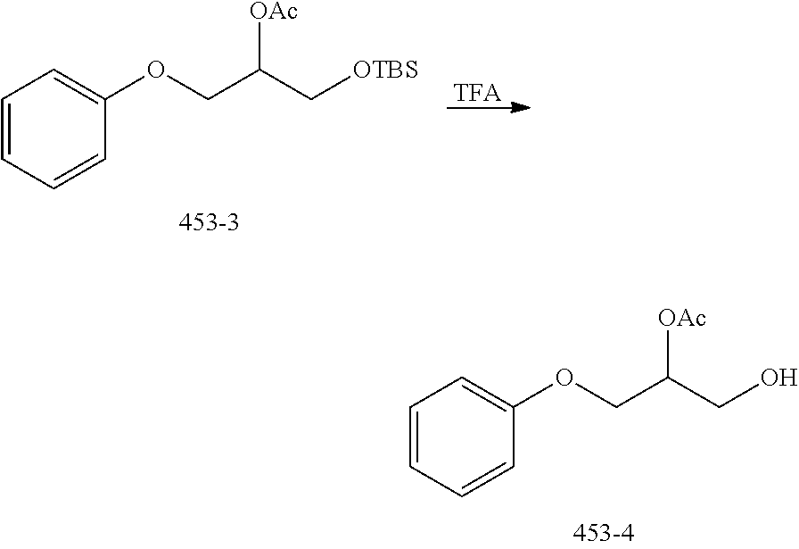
C1=CC=CC(OCC(CO)[OAc])=C1.C1=CC=CC(OCC(C[OTBS])[OAc])=C1.[TFA]
